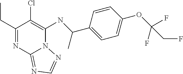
C1(CC)=NC2=NC=NN2C(NC(C2=CC=C(OC(CF)(F)F)C=C2)C)=C1Cl
